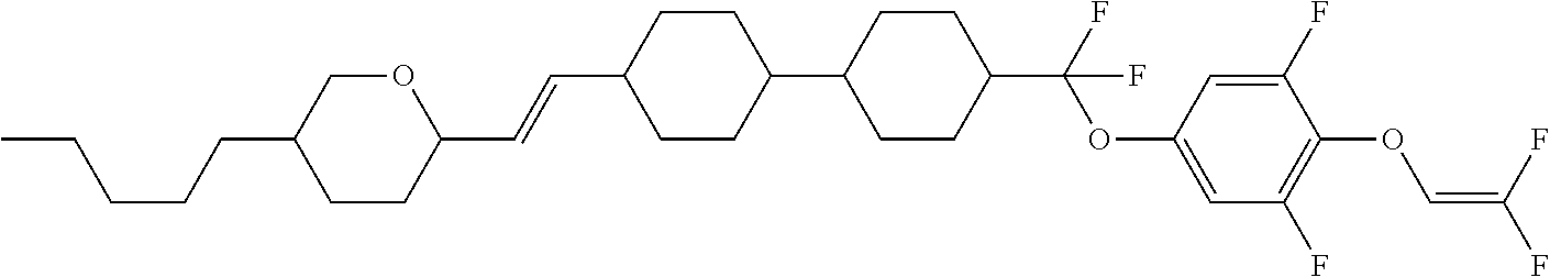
C1CC(C=CC2CCC(C3CCC(C(F)(OC4=CC(F)=C(OC=C(F)F)C(F)=C4)F)CC3)CC2)OCC1CCCCC
